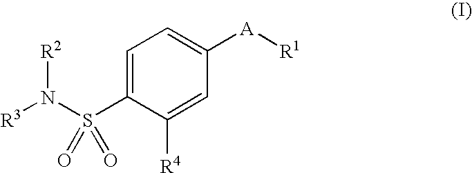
[R3]N(S(C1=CC=C([A][R1])C=C1[R4])(=O)=O)[R2]
